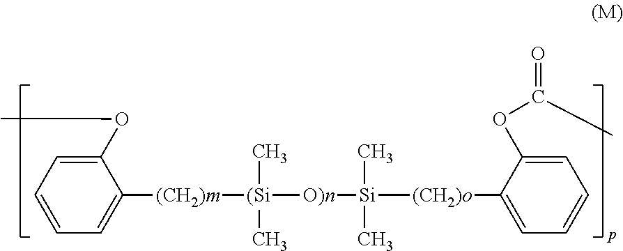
C1(OC)=CC=CC=C1[(CH2)m][(Si](C)(C)[O)n][Si](C)(C)[(CH2)o]C1=CC=CC=C1OC(=O)C
